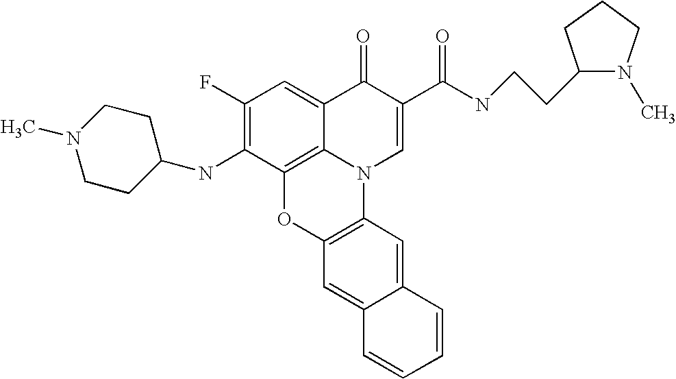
C1(F)=C(NC2CCN(C)CC2)C2=C3C(=C1)C(=O)C(C(NCCC1N(C)CCC1)=O)=CN3C1=C(O2)C=C2C(=C1)C=CC=C2
